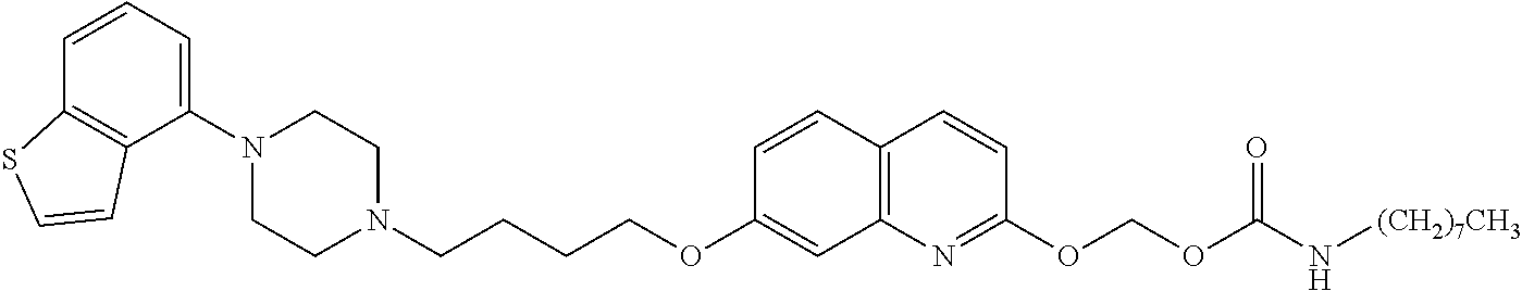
C1(N2CCN(CCCCOC3=CC4=C(C=C3)C=CC(OCOC(N[(CH2)7CH3])=O)=N4)CC2)=CC=CC2=C1C=CS2
